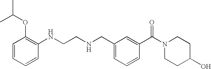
O(C1=C(NCCNCC2=CC=CC(C(N3CCC(O)CC3)=O)=C2)C=CC=C1)C(C)C
